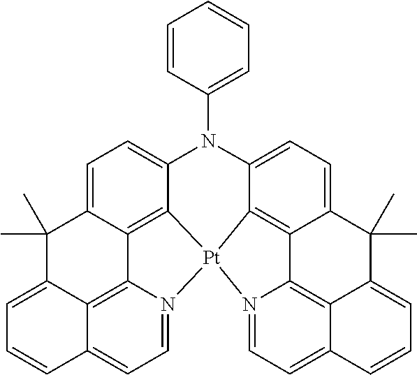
C12=C3C4=CC=N1[Pt]15C6=C2C(=CC=C6N(C2=CC=CC=C2)C2=CC=C6C(=C12)C1=C2C(=CC=N15)C=CC=C2C6(C)C)C(C)(C)C3=CC=C4
